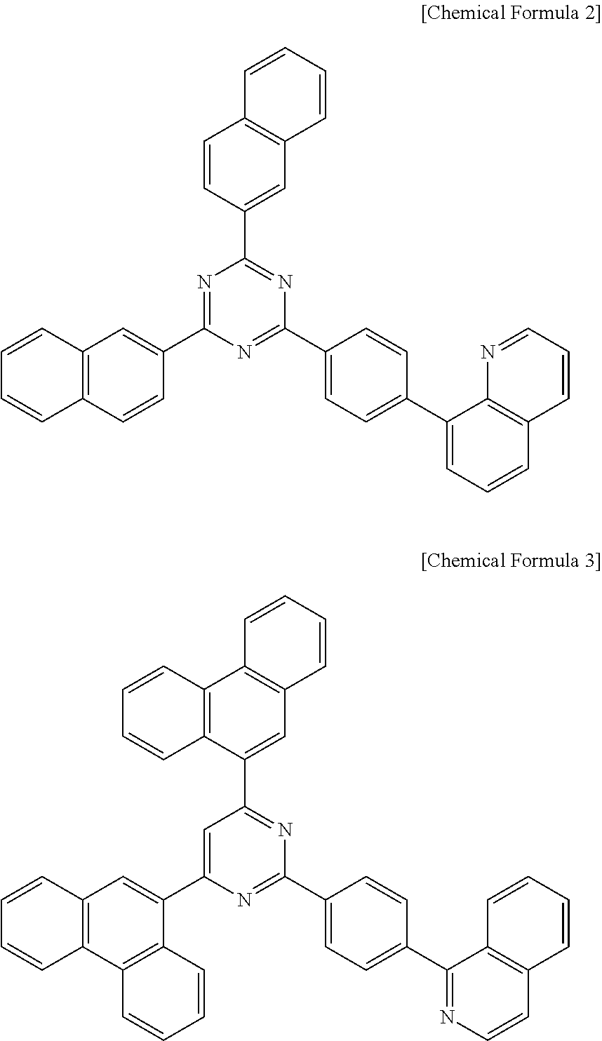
C1=CC2=C(C=C1)C=CC(C1=NC(C3=CC4=C(C=C3)C=CC=C4)=NC(C3=CC=C(C4=CC=CC5=C4N=CC=C5)C=C3)=N1)=C2.C1=CC2=C(C=C1)C1=C(C(C3=CC(C4=CC5=C(C6=C4C=CC=C6)C=CC=C5)=NC(C4=CC=C(C5=NC=CC6=C5C=CC=C6)C=C4)=N3)=C2)C=CC=C1
